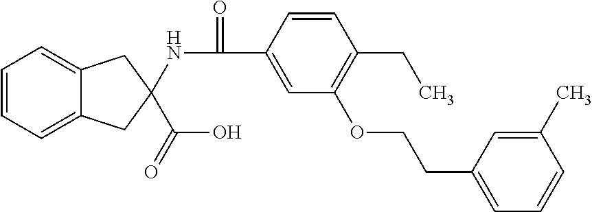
C1=CC=C2C(=C1)CC(NC(=O)C1=CC(OCCC3=CC=CC(C)=C3)=C(CC)C=C1)(C(O)=O)C2
